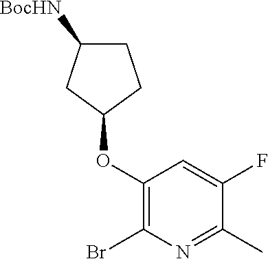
C1(OC2CCC([BocHN])C2)=C(Br)N=C(C)C(F)=C1
